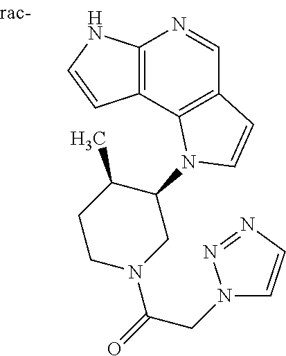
C12=C(NC=C1)N=CC1=C2N(C2C(C)CCN(C(CN3C=CN=N3)=O)C2)C=C1
